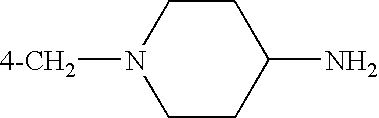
C1CN([4-CH2])CCC1N
